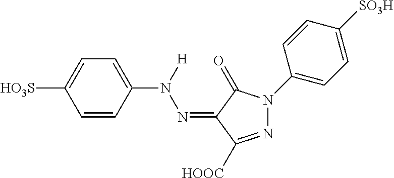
N1=C([HOOC])C(=NN(C2=CC=C([HO3S])C=C2)[H])C(=O)N1C1=CC=C([SO3H])C=C1
